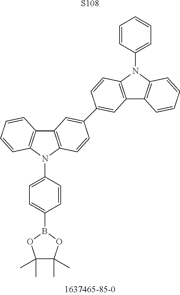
[S108].C1(B2OC(C)(C)C(C)(C)O2)=CC=C(N2C3=C(C4=C2C=CC=C4)C=C(C2=CC4=C(N(C5=CC=CC=C5)C5=C4C=CC=C5)C=C2)C=C3)C=C1
